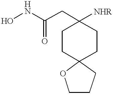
ONC(CC1([NHR])CCC2(CC1)CCCO2)=O
